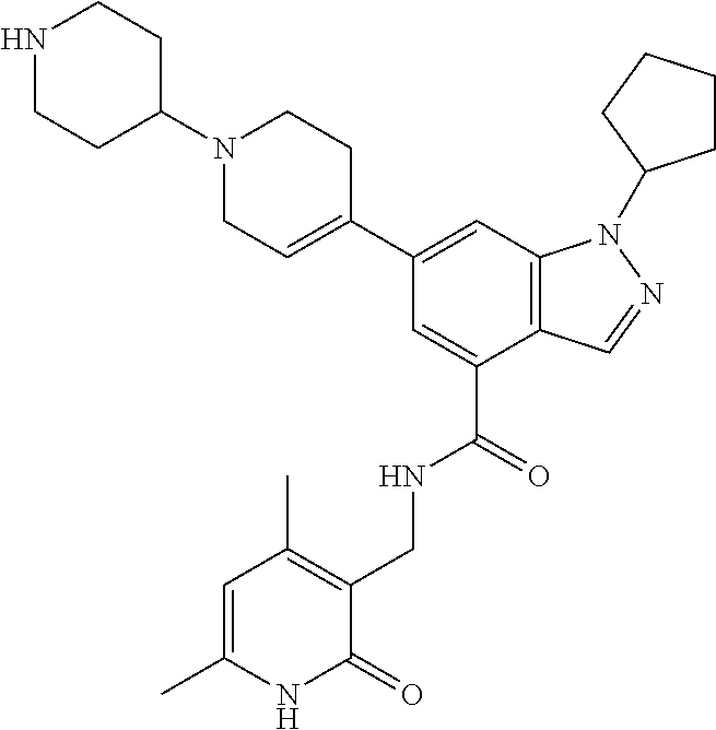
C1(C2=CCN(C3CCNCC3)CC2)=CC2=C(C(C(=O)NCC3=C(C)C=C(C)NC3=O)=C1)C=NN2C1CCCC1
